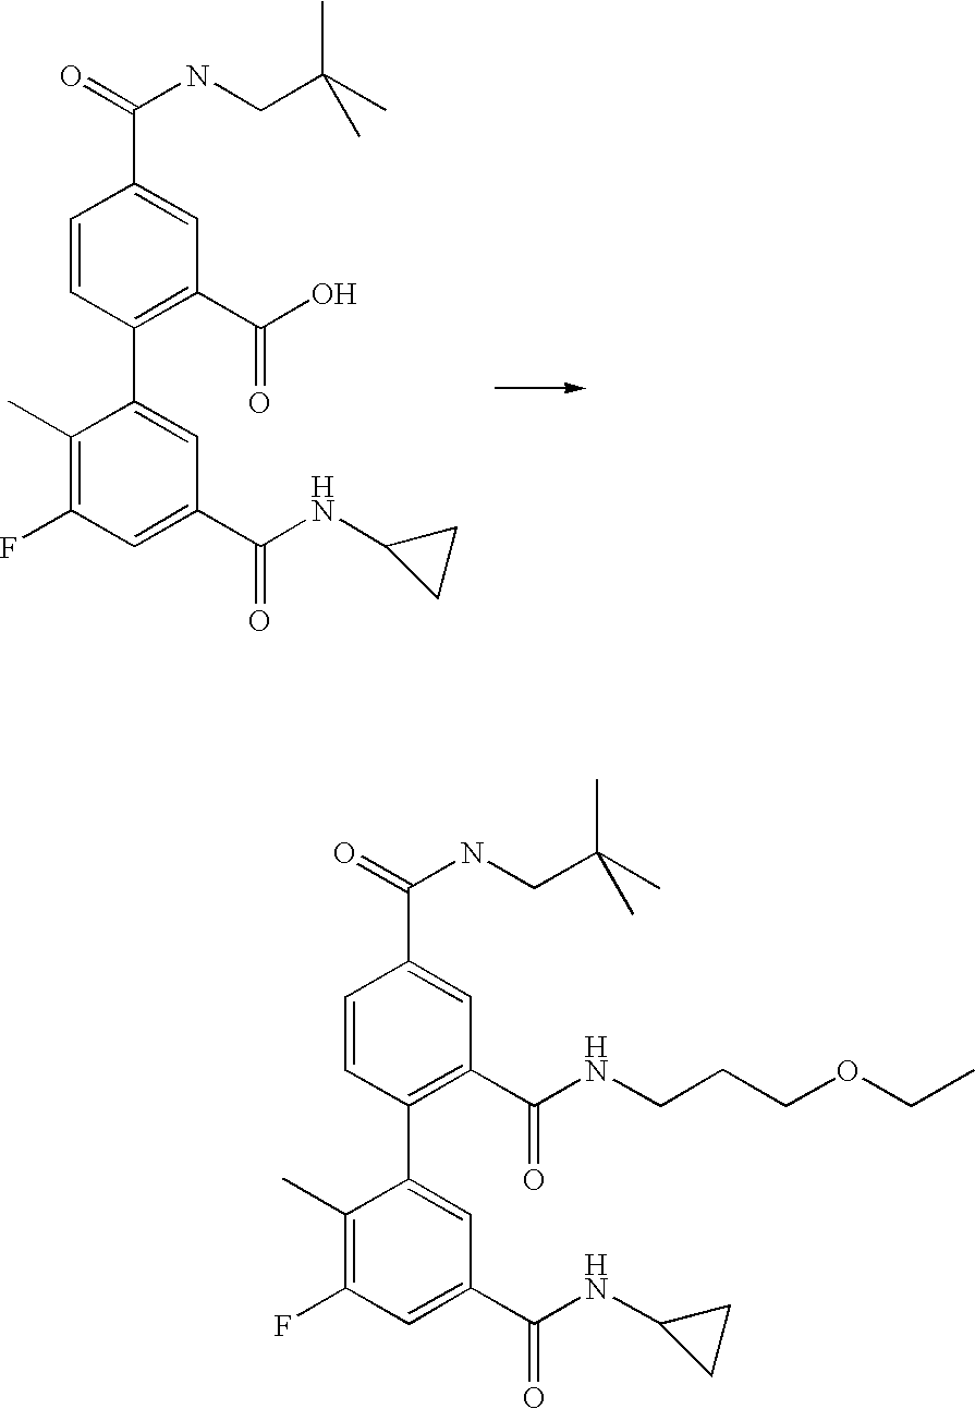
C1(C)=C(F)C=C(C(=O)NC2CC2)C=C1C1=C(C(O)=O)C=C(C(=O)NCC(C)(C)C)C=C1.C1(C)=C(F)C=C(C(=O)NC2CC2)C=C1C1=C(C(NCCCOCC)=O)C=C(C(=O)NCC(C)(C)C)C=C1
